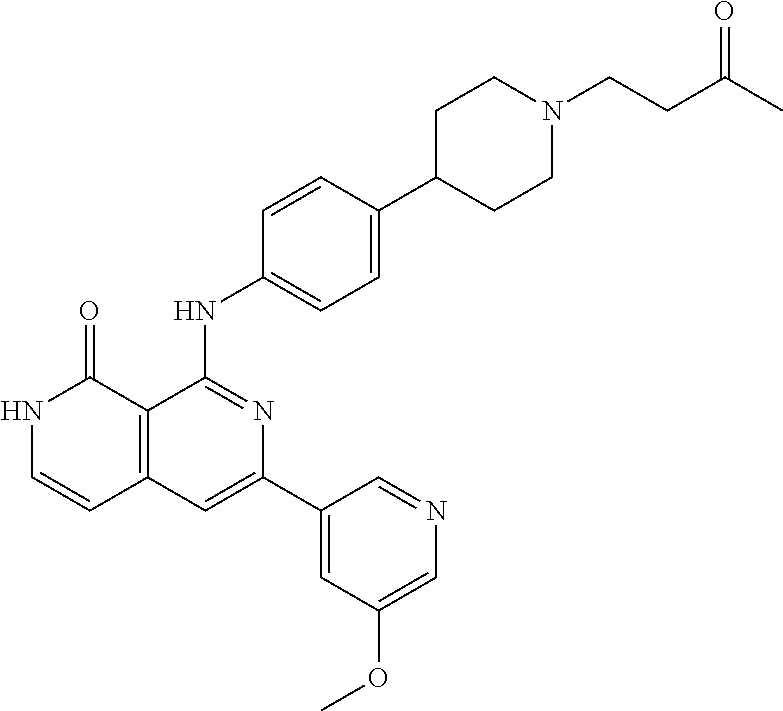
C1=CC(NC2=NC(C3=CC(OC)=CN=C3)=CC3=C2C(=O)NC=C3)=CC=C1C1CCN(CCC(C)=O)CC1
